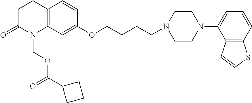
C1C(=O)N(COC(=O)C2CCC2)C2=C(C1)C=CC(OCCCCN1CCN(C3=CC=CC4=C3C=CS4)CC1)=C2
